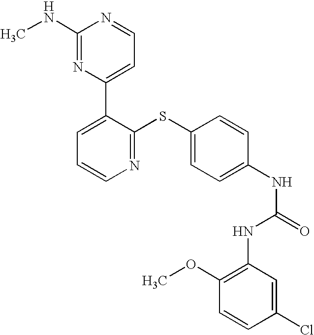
C1(NC)=NC(C2=CC=CN=C2SC2=CC=C(NC(=O)NC3=C(OC)C=CC(Cl)=C3)C=C2)=CC=N1
